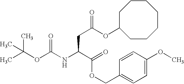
CC(OC(NC(C(OCC1=CC=C(OC)C=C1)=O)CC(OC1CCCCCCC1)=O)=O)(C)C
